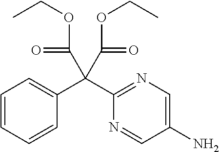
C1=CC=CC(C(C2=NC=C(N)C=N2)(C(=O)OCC)C(=O)OCC)=C1
